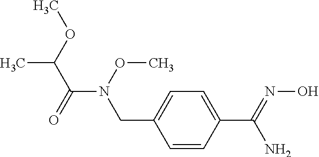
O(C)N(C(C(OC)C)=O)CC1=CC=C(C(N)=NO)C=C1
